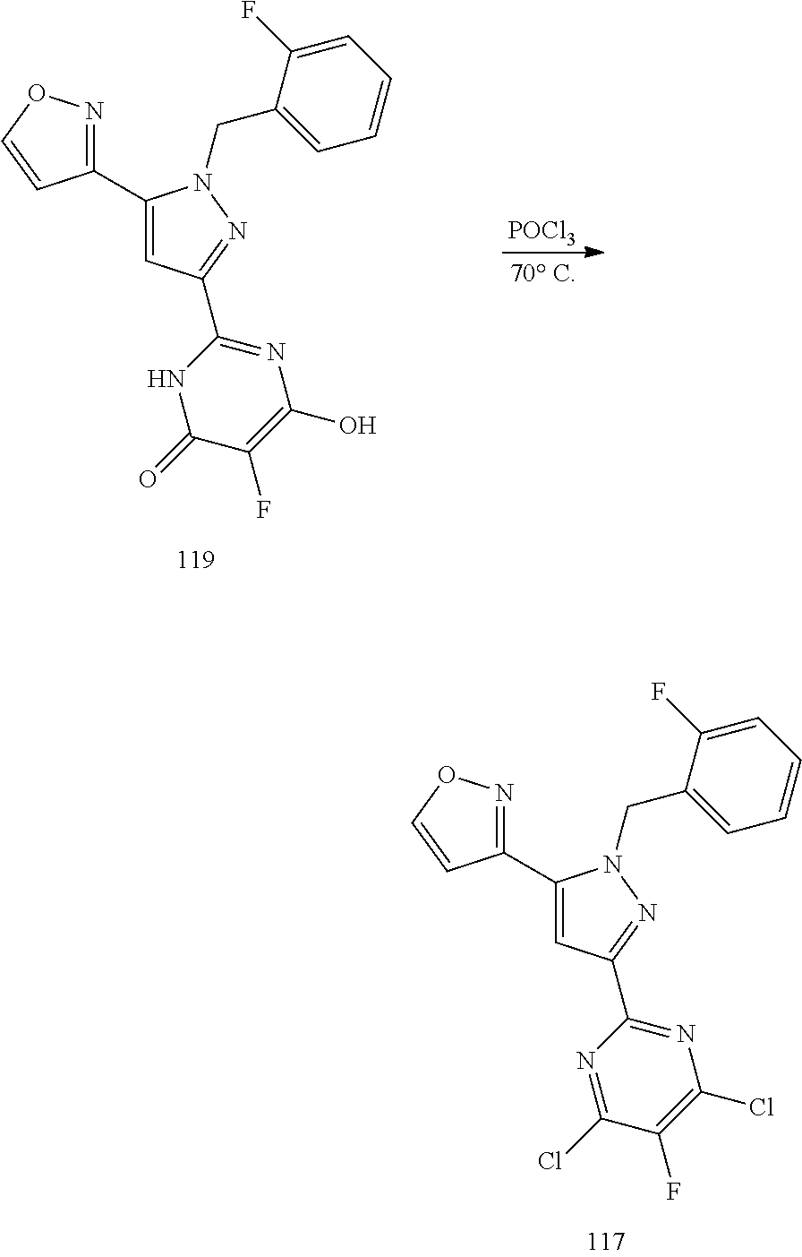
C1(C2=NOC=C2)=CC(C2=NC(Cl)=C(F)C(Cl)=N2)=NN1CC1=CC=CC=C1F.C1(C2=NOC=C2)=CC(C2=NC(O)=C(F)C(=O)N2)=NN1CC1=CC=CC=C1F.[POCl3]
